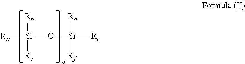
[Ra][Si](O[Si]([Re])([Rf])[Rd])([Rb])[Rc]
